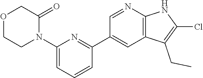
C1(N2C(=O)COCC2)=CC=CC(C2=CC3=C(N=C2)NC(Cl)=C3CC)=N1
